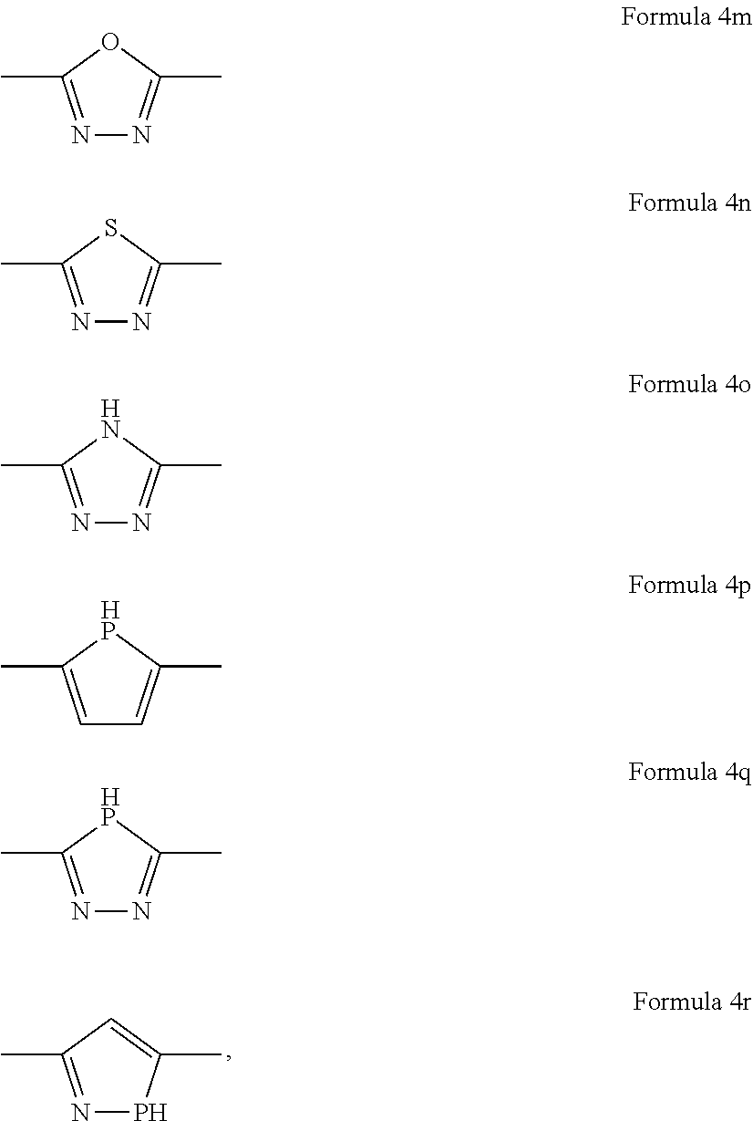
N1=C(C)C=C(C)P1.N1=C(C)OC(C)=N1.N1=C(C)SC(C)=N1.N1=C(C)NC(C)=N1.C1=C(C)[HP]C(C)=C1.N1=C(C)[HP]C(C)=N1
